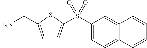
C1=C(CN)SC(S(C2=CC=C3C(=C2)C=CC=C3)(=O)=O)=C1
